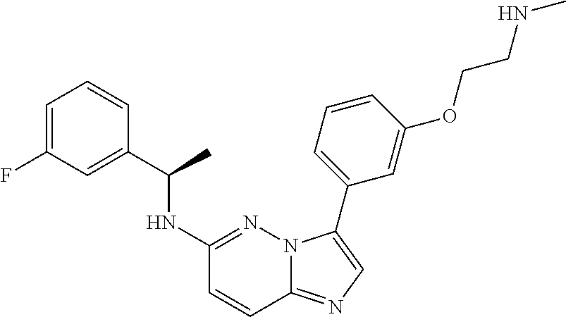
C1=C(F)C=C(C(NC2=NN3C(=NC=C3C3=CC=CC(OCCNC)=C3)C=C2)C)C=C1
